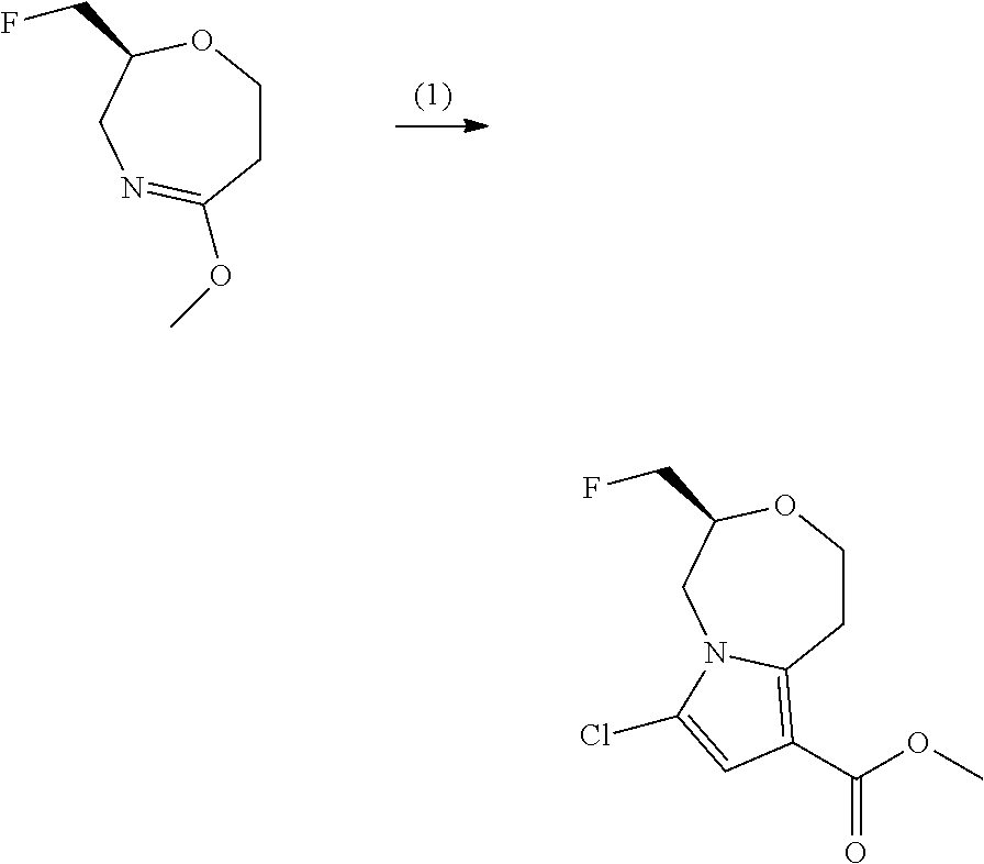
C1COC(CF)CN=C1OC.C1COC(CF)CN2C1=C(C(OC)=O)C=C2Cl
